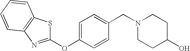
C1=C(OC2=NC3=C(S2)C=CC=C3)C=CC(CN2CCC(O)CC2)=C1
